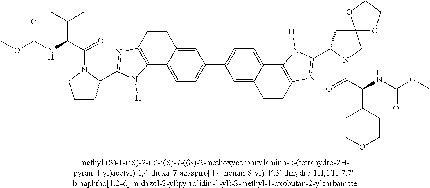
C12=CC(C3=CC=C4C(=C3)CCC3=C4N([H])C(C4CC5(CN4C(C(NC(OC)=O)C4CCOCC4)=O)OCCO5)=N3)=CC=C1C1=C(C=C2)N=C(C2CCCN2C(C(NC(OC)=O)C(C)C)=O)N1[H]
